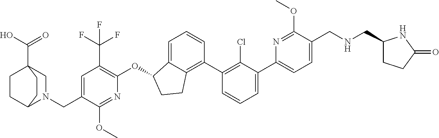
C(C1=CC(C(F)(F)F)=C(OC2C3=CC=CC(C4=C(Cl)C(C5=CC=C(CNCC6CCC(=O)N6)C(OC)=N5)=CC=C4)=C3CC2)N=C1OC)N1C2CCC(C(O)=O)(C1)CC2
